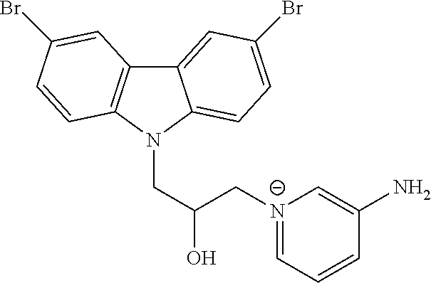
C12=CC(Br)=CC=C1N(CC(O)C[N-]1=CC=CC(N)=C1)C1=C2C=C(Br)C=C1
